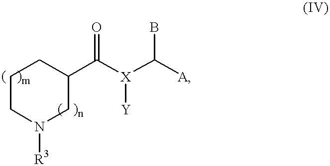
C1(C([X](C([A])B)[Y])=O)CN([R3])CCC1
